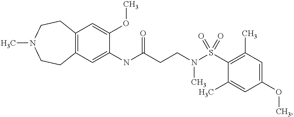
C1=C(NC(CCN(S(C2=C(C)C=C(OC)C=C2C)(=O)=O)C)=O)C(OC)=CC2=C1CCN(C)CC2
